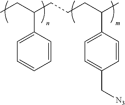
CCC(CCCC(C)C1=CC=C(C[N3])C=C1)C1=CC=CC=C1
